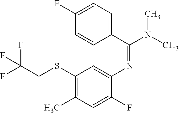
C1(C(N(C)C)=NC2=CC(SCC(F)(F)F)=C(C)C=C2F)=CC=C(F)C=C1
